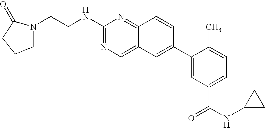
C1(NCCN2CCCC2=O)=NC=C2C(=N1)C=CC(C1=CC(C(=O)NC3CC3)=CC=C1C)=C2
